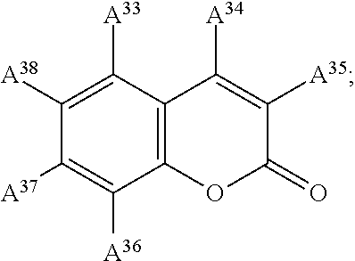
C1([A38])=C([A33])C2=C(C([A36])=C1[A37])OC(=O)C([A35])=C2[A34]
